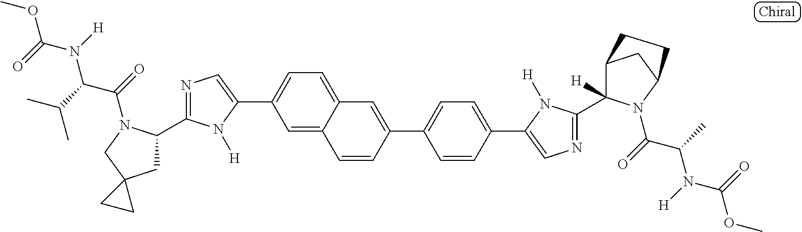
C1=C2C(=CC=C1C1=CN=C(C3CC4(CN3C(=O)C(C(C)C)N([H])C(=O)OC)CC4)N1[H])C=C(C1=CC=C(C3=CN=C(C4([H])C5CC(N4C(=O)C(C)N([H])C(=O)OC)CC5)N3[H])C=C1)C=C2
